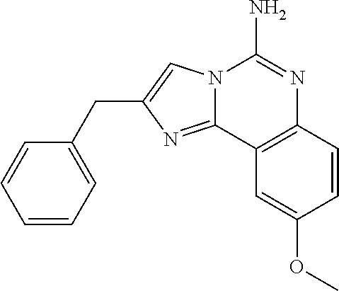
N12C(=NC(CC3=CC=CC=C3)=C1)C1=C(N=C2N)C=CC(OC)=C1
